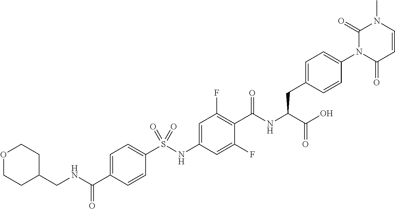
C1=CC(=O)N(C2=CC=C(CC(C(=O)O)NC(=O)C3=C(F)C=C(NS(C4=CC=C(C(=O)NCC5CCOCC5)C=C4)(=O)=O)C=C3F)C=C2)C(=O)N1C
